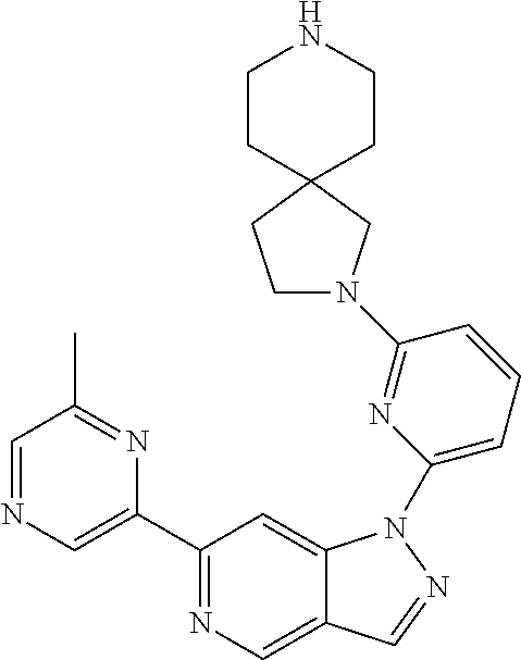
C1(C2=CN=CC(C)=N2)=NC=C2C(=C1)N(C1=CC=CC(N3CCC4(C3)CCNCC4)=N1)N=C2
